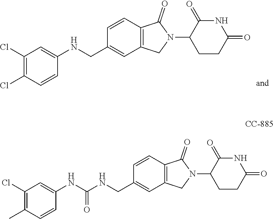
C1=CC2=C(C=C1CNC1=CC(Cl)=C(Cl)C=C1)CN(C1CCC(=O)NC1=O)C2=O.C1=CC2=C(C=C1CNC(NC1=CC(Cl)=C(C)C=C1)=O)CN(C1CCC(=O)NC1=O)C2=O
